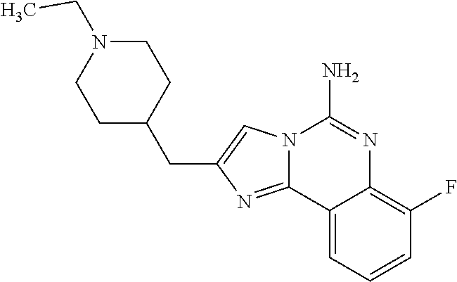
C1C(CC2=CN3C(=N2)C2=CC=CC(F)=C2N=C3N)CCN(CC)C1
